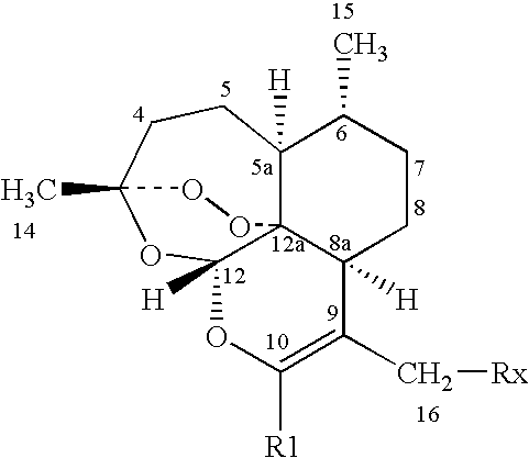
C12([H])C34C([H])(CCC1C)C(C[Rx])=C([R1])OC3([H])OC(C)(CC2)OO4
